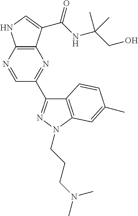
C12=C(N=CC(C3=NN(CCCN(C)C)C4=C3C=CC(C)=C4)=N1)NC=C2C(NC(CO)(C)C)=O
